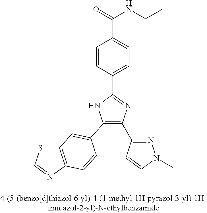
C1(C2=CC3=C(N=CS3)C=C2)=C(C2=NN(C)C=C2)N=C(C2=CC=C(C(NCC)=O)C=C2)N1
